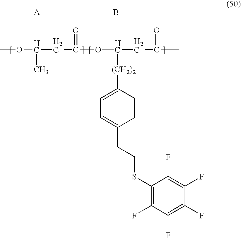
COC(CC(=O)OC(CC(=O)C)[(CH2)2]C1=CC=C(CCSC2=C(F)C(F)=C(F)C(F)=C2F)C=C1)C.B
